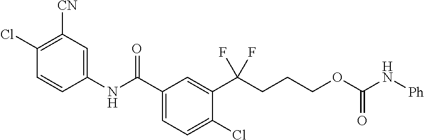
C1(NC(C2=CC=C(Cl)C(C(CCCOC(N[Ph])=O)(F)F)=C2)=O)=CC([CN])=C(Cl)C=C1
